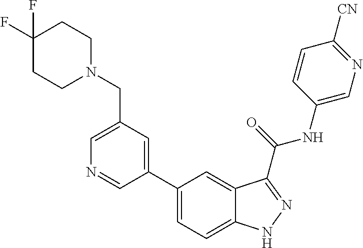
C1(CN2CCC(F)(F)CC2)=CN=CC(C2=CC=C3C(=C2)C(C(NC2=CN=C([CN])C=C2)=O)=NN3)=C1
